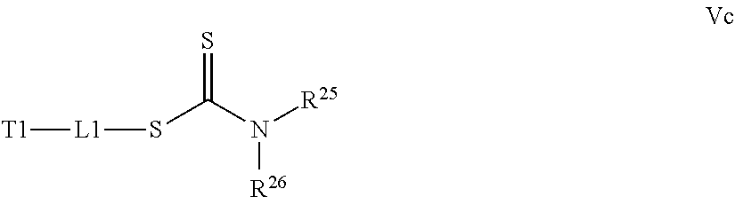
N(C(S[L1][T1])=S)([R25])[R26]
